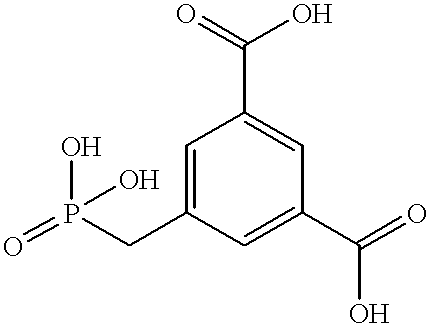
C1=C(CP(=O)(O)O)C=C(C(=O)O)C=C1C(=O)O
